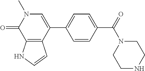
C12=C(C(=O)N(C)C=C1C1=CC=C(C(N3CCNCC3)=O)C=C1)NC=C2
